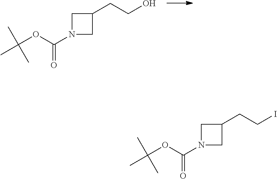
CC(OC(N1CC(CCO)C1)=O)(C)C.CC(OC(N1CC(CCI)C1)=O)(C)C
